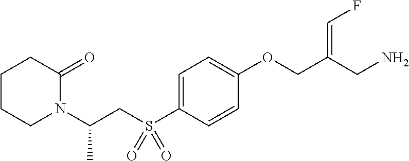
C1=C(S(CC(N2C(=O)CCCC2)C)(=O)=O)C=CC(OCC(CN)=CF)=C1
